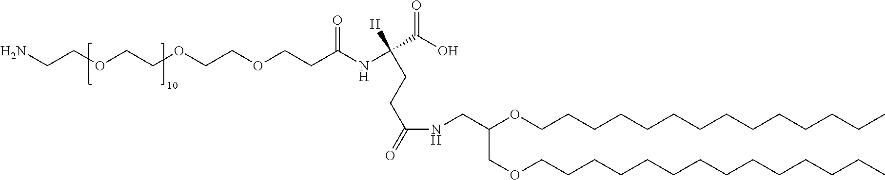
NCCOCCOCCOCCC(NC(C(O)=O)([H])CCC(=O)NCC(OCCCCCCCCCCCCCC)COCCCCCCCCCCCCCC)=O
